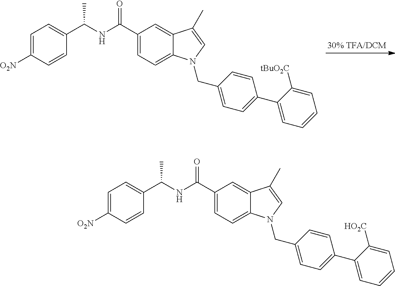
C1=C([O2N])C=CC(C(NC(C2=CC=C3C(=C2)C(C)=CN3CC2=CC=C(C3=CC=CC=C3[tBuO2C])C=C2)=O)C)=C1.C1=C([O2N])C=CC(C(NC(C2=CC=C3C(=C2)C(C)=CN3CC2=CC=C(C3=CC=CC=C3[HO2C])C=C2)=O)C)=C1
